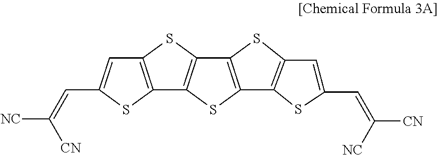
C12=C(SC3=C1SC1=C3SC3=C1SC(C=C([NC])[CN])=C3)C=C(C=C([CN])[NC])S2
